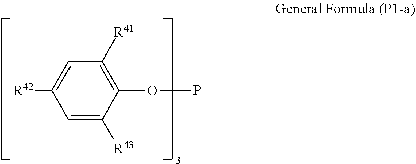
[R42]C1=CC([R41])=C(OP)C([R43])=C1
